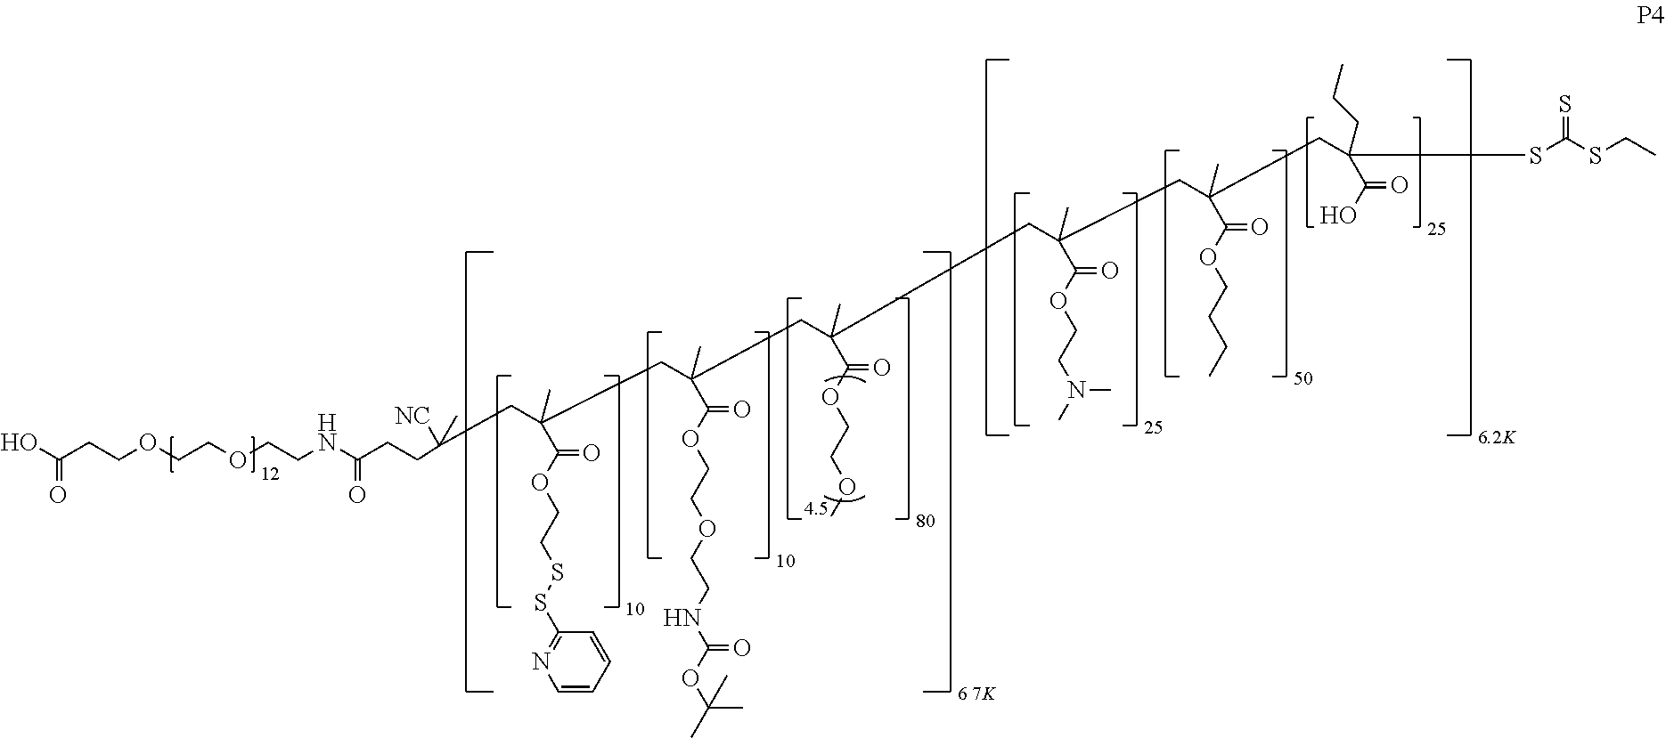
OC(CCOCCOCCNC(CCC([NC])(C)CC(CC(CC(C)(C(OCCOC)=O)CC(CC(CC(C(O)=O)(CCC)SC(SCC)=S)(C)C(OCCCC)=O)(C)C(OCCN(C)C)=O)(C)C(OCCOCCNC(OC(C)(C)C)=O)=O)(C)C(OCCSSC1=NC=CC=C1)=O)=O)=O
